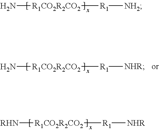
[R1CO2R2CO2](N)[R1][NH2].[R1CO2R2CO2]([RHN])[R1][NHR].[R1CO2R2CO2](N)[R1][NHR]
